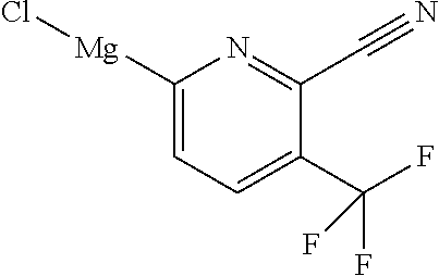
C1([Mg]Cl)=CC=C(C(F)(F)F)C(C#N)=N1
